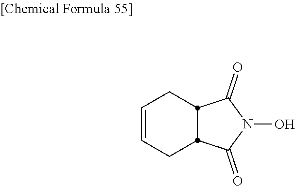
C1=CCC2C(=O)N(O)C(=O)C2C1
